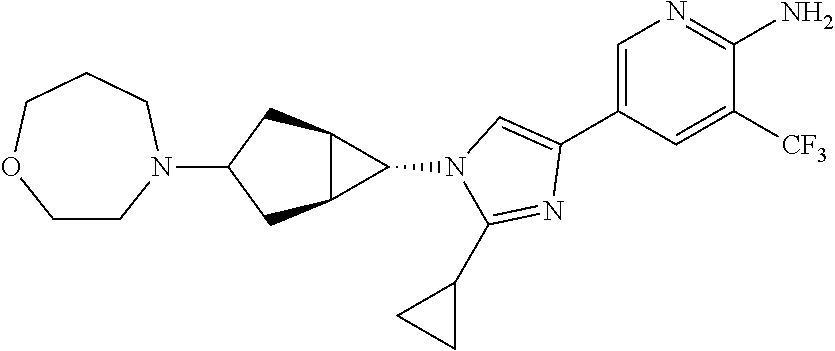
C1=C(C2=CN(C3C4C3CC(N3CCOCCC3)C4)C(C3CC3)=N2)C=C([CF3])C(N)=N1
